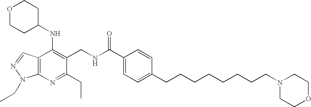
C1(C(NCC2=C(NC3CCOCC3)C3=C(N=C2CC)N(CC)N=C3)=O)=CC=C(CCCCCCCCN2CCOCC2)C=C1
